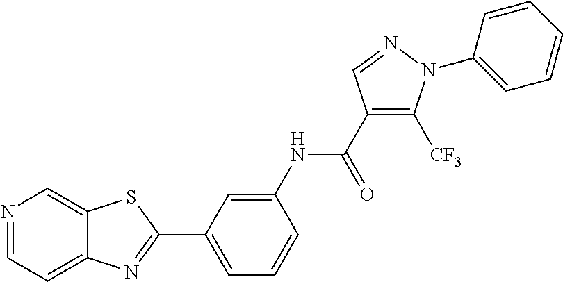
N1=CC=C2C(=C1)SC(C1=CC=CC(NC(C3=C([CF3])N(C4=CC=CC=C4)N=C3)=O)=C1)=N2
